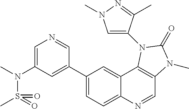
C1(C2=CC(N(S(C)(=O)=O)C)=CN=C2)=CC=C2C(=C1)C1=C(C=N2)N(C)C(=O)N1C1=CN(C)N=C1C
